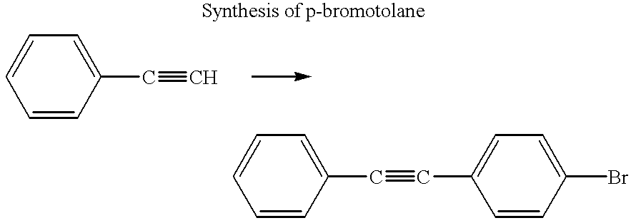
C1=CC(C#C)=CC=C1.C1=CC(C#CC2=CC=C(Br)C=C2)=CC=C1
